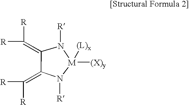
C1(=C([R])[R])N([R])[M]([(L)x])([(X)y])N([R])C1=C([R])[R]
